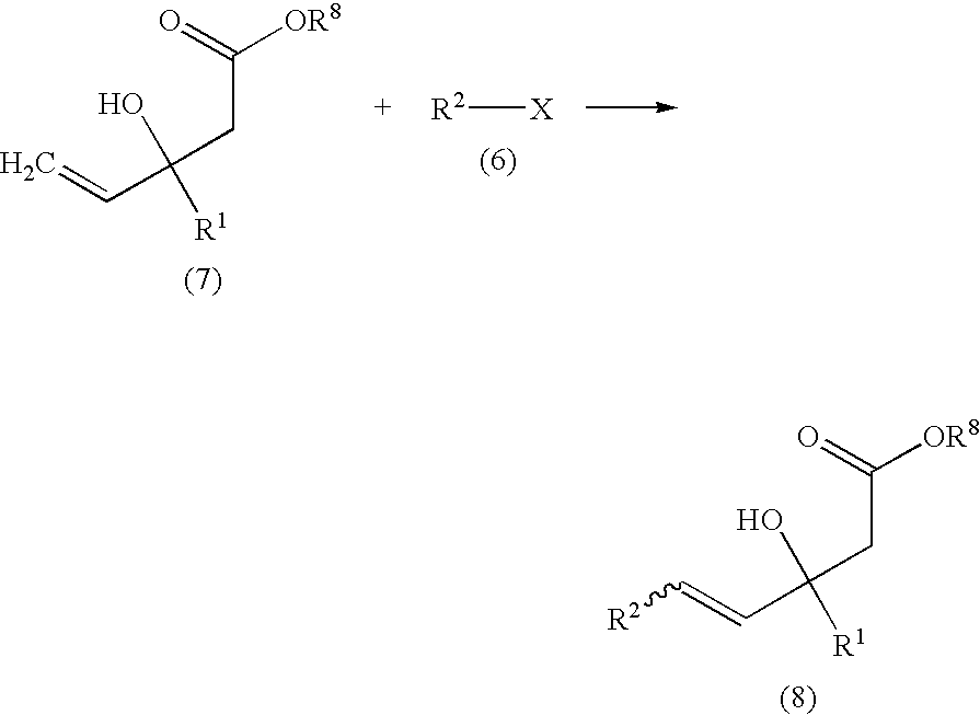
[R2][X].C(C(=O)[OR8])C(O)([R1])C=C.[R2]C=CC(CC(=O)[OR8])(O)[R1]
